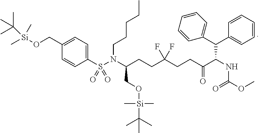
C[Si](OCC1=CC=C(S(N(C(CCC(CCC(C(NC(OC)=O)C(C2=CC=CC=C2)C2=CC=CC=C2)=O)(F)F)CO[Si](C(C)(C)C)(C)C)CCCCC)(=O)=O)C=C1)(C)C(C)(C)C
